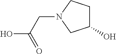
N1(CC(=O)O)CC(O)CC1
